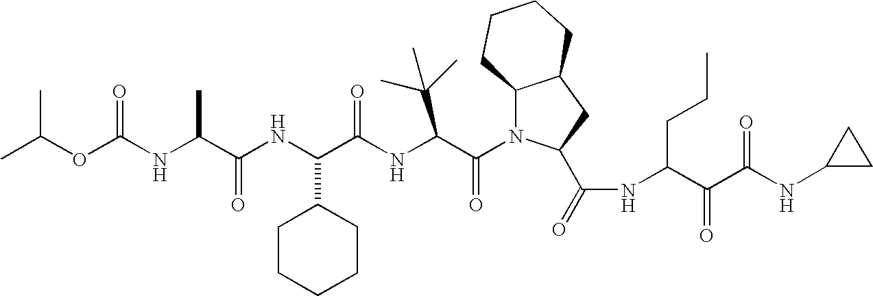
C(C(NC(C(NC(C(N1C2C(CC1C(=O)NC(C(C(NC1CC1)=O)=O)CCC)CCCC2)=O)C(C)(C)C)=O)C1CCCCC1)=O)(NC(OC(C)C)=O)C
